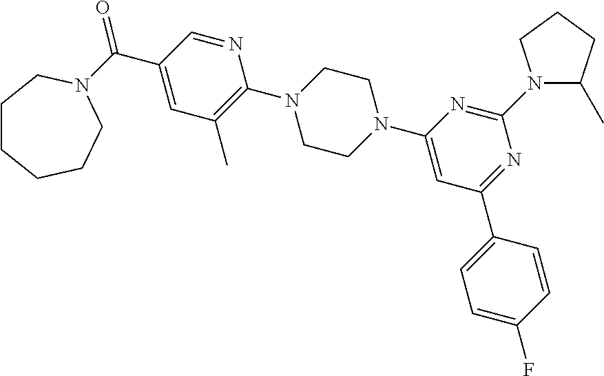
O=C(C1=CC(C)=C(N2CCN(C3=CC(C4=CC=C(F)C=C4)=NC(N4C(C)CCC4)=N3)CC2)N=C1)N1CCCCCC1
